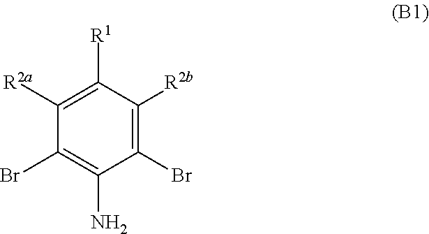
C1([R2a])=C([R1])C([R2b])=C(Br)C(N)=C1Br
